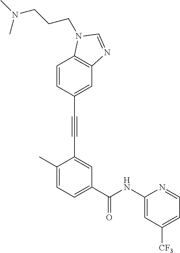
C1=CC2=C(C=C1C#CC1=CC(C(NC3=CC([CF3])=CC=N3)=O)=CC=C1C)N=CN2CCCN(C)C
